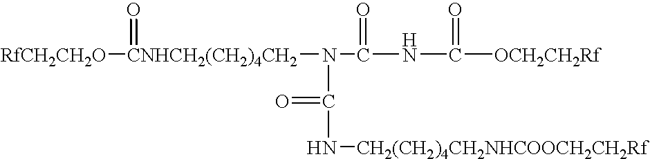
[RfCH2CH2O][CNHCH2(CH2)4CH2](N(C(=O)N[CH2(CH2)4CH2NHCOOCH2CH2Rf])C(=O)NC(=O)[OCH2CH2Rf])=O
